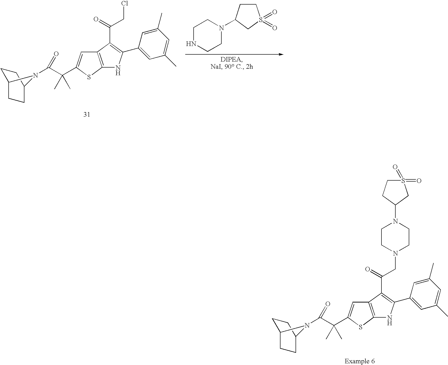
C12=C(SC(C(C(=O)N3C4CCC3CC4)(C)C)=C1)NC(C1=CC(C)=CC(C)=C1)=C2C(CCl)=O.C1NCCN(C2CCS(=O)(=O)C2)C1.C12=C(SC(C(C(=O)N3C4CCC3CC4)(C)C)=C1)NC(C1=CC(C)=CC(C)=C1)=C2C(CN1CCN(C2CCS(=O)(=O)C2)CC1)=O
